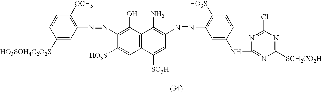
C1=CC([HO3SOH4C2O2S])=CC(N=NC2=C(O)C3=C(C=C2[HO3S])C([SO3H])=CC(N=NC2=C([HO3S])C=CC(NC4=NC([SCH2CO2H])=NC(Cl)=N4)=C2)=C3N)=C1[OCH3]
